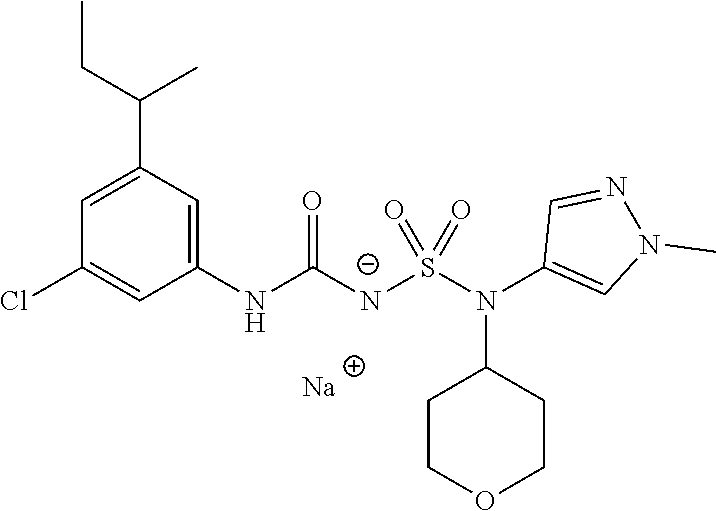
C1(C(CC)C)=CC(Cl)=CC(NC([N-]S(N(C2=CN(C)N=C2)C2CCOCC2)(=O)=O)=O)=C1.[Na]
